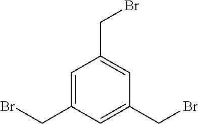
C1(CBr)=CC(CBr)=CC(CBr)=C1
